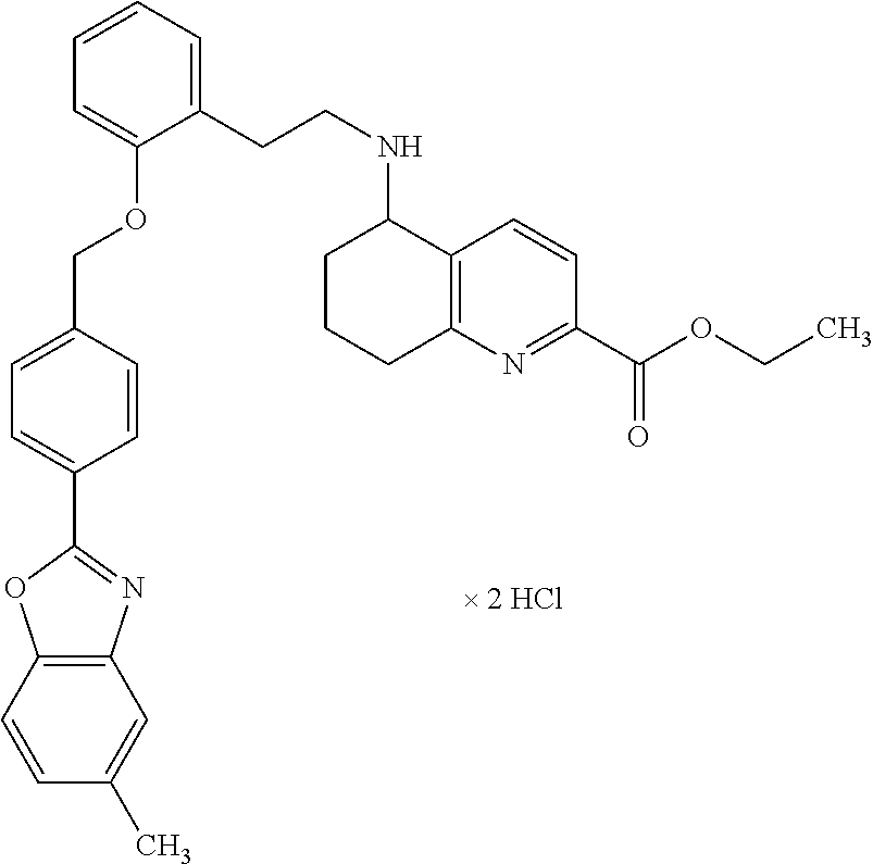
C1(C2=CC=C(COC3=CC=CC=C3CCNC3CCCC4=C3C=CC(C(OCC)=O)=N4)C=C2)=NC2=C(O1)C=CC(C)=C2
